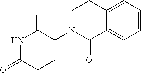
C1(=O)NC(=O)C(N2CCC3=CC=CC=C3C2=O)CC1
